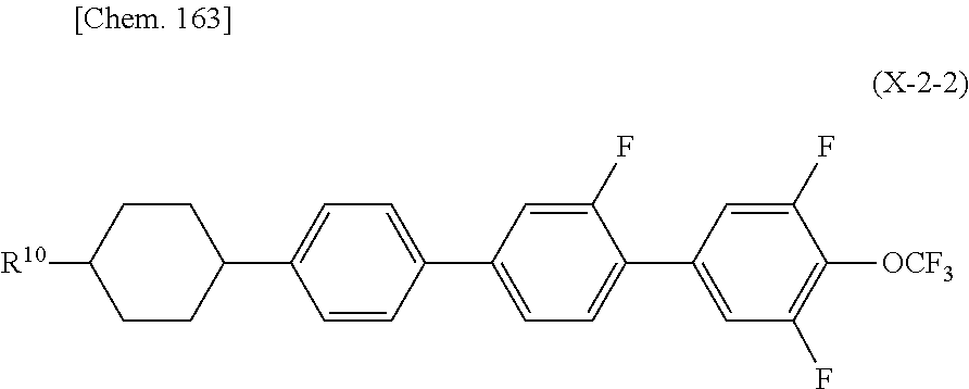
C1=CC(C2=CC=C(C3=CC(F)=C([OCF3])C(F)=C3)C(F)=C2)=CC=C1C1CCC([R10])CC1
